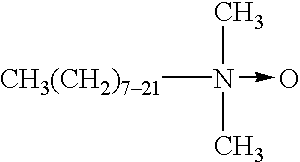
N([CH3(CH2)721])(C)(C)->O
